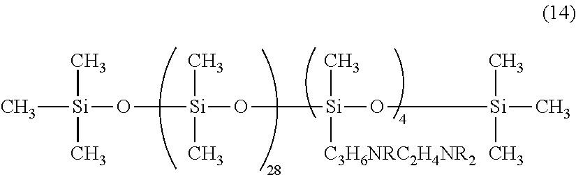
C[Si](C)(C)O[Si](O[Si](O[Si](C)(C)C)(C)[C3H6NRC2H4NR2])(C)C
